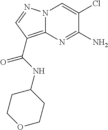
NC1=NC2=C(C(=O)NC3CCOCC3)C=NN2C=C1Cl
